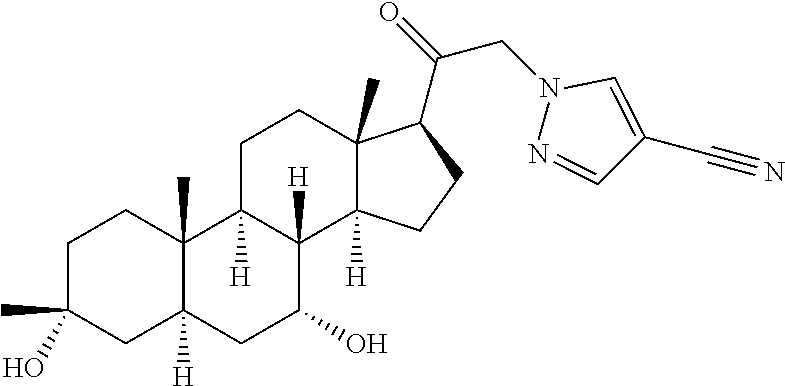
C1C(C)(O)CC2([H])C(C)(C1)C1([H])C([H])(C(O)C2)C2([H])C(C)(CC1)C(C(=O)CN1N=CC(C#N)=C1)CC2
